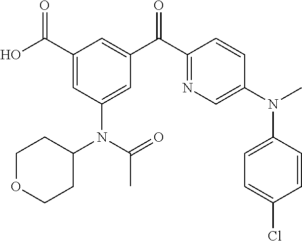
C1(C(O)=O)=CC(N(C2CCOCC2)C(=O)C)=CC(C(C2=NC=C(N(C)C3=CC=C(Cl)C=C3)C=C2)=O)=C1
